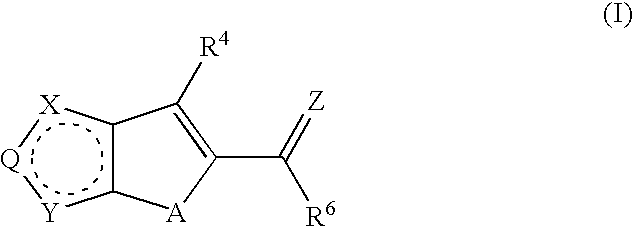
c12c([X]:[Q]:[Y]1)C([R4])=C(C(=[Z])[R6])[A]2
